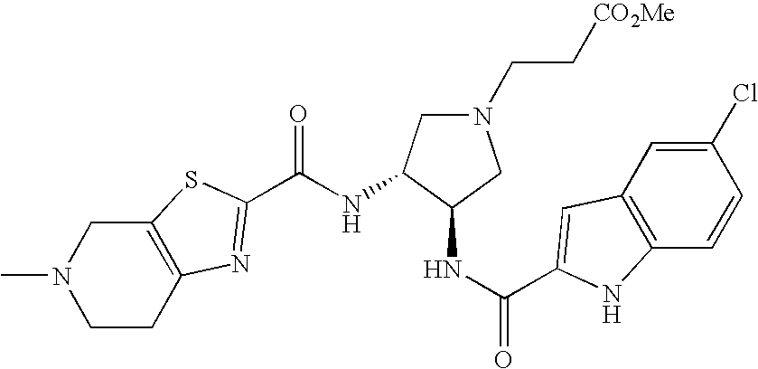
N(C(=O)C1=NC2=C(CN(C)CC2)S1)C1CN(CC[CO2Me])CC1NC(=O)C1=CC2=C(C=CC(Cl)=C2)N1
